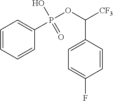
C1=CC=CC(P(OC([CF3])C2=CC=C(F)C=C2)(O)=O)=C1
